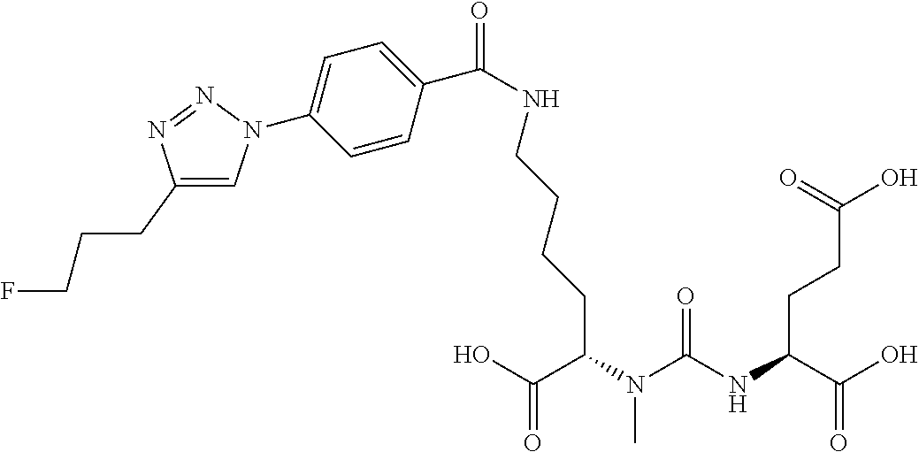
OC(C(NC(N(C(C(O)=O)CCCCNC(=O)C1=CC=C(N2C=C(CCCF)N=N2)C=C1)C)=O)CCC(O)=O)=O
